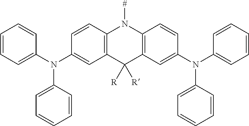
C1=CC=C(N(C2=CC3=C(C=C2)N([#])C2=C(C3([R])[R])C=C(N(C3=CC=CC=C3)C3=CC=CC=C3)C=C2)C2=CC=CC=C2)C=C1
